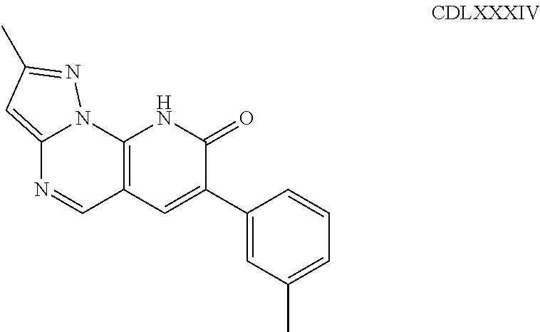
C12=CC(C)=NN1C1=C(C=N2)C=C(C2=CC(C)=CC=C2)C(=O)N1
